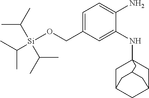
C1=C(CO[Si](C(C)C)(C(C)C)C(C)C)C=C(NC23CC4CC(C2)CC(C3)C4)C(N)=C1
